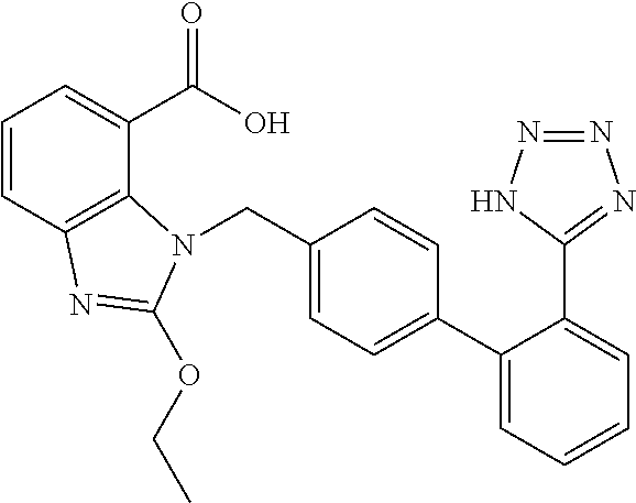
C1=CC2=C(C(C(O)=O)=C1)N(CC1=CC=C(C3=CC=CC=C3C3=NN=NN3)C=C1)C(OCC)=N2
